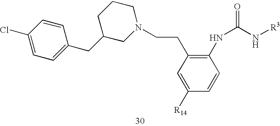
C1C(CC2=CC=C(Cl)C=C2)CN(CCC2=C(NC(N[R3])=O)C=CC([R14])=C2)CC1
